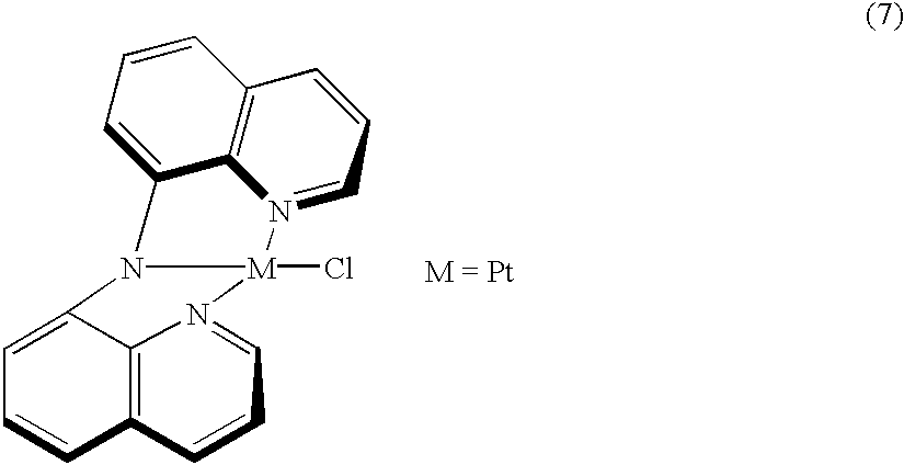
C1=C2C3=C(C=C1)C=CC=N3[M]1(Cl)N2C2=CC=CC3=C2N1=CC=C3
